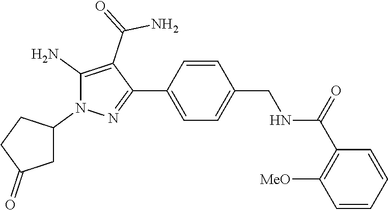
C1=C(C2=NN(C3CCC(=O)C3)C(N)=C2C(=O)N)C=CC(CNC(C2=C([MeO])C=CC=C2)=O)=C1
